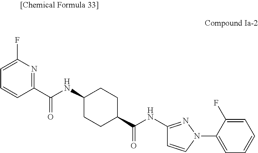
C1=C(F)N=C(C(NC2CCC(C(NC3=NN(C4=CC=CC=C4F)C=C3)=O)CC2)=O)C=C1
